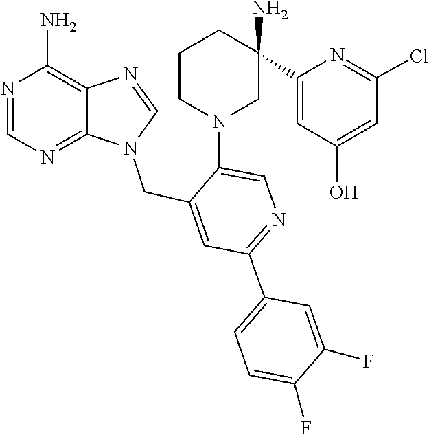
C1=NC2=C(N)N=CN=C2N1CC1=CC(C2=CC=C(F)C(F)=C2)=NC=C1N1CC(C2=CC(O)=CC(Cl)=N2)(N)CCC1
